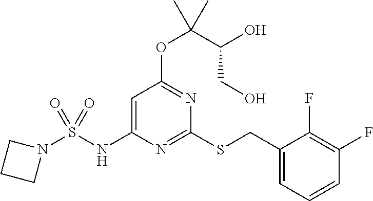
C1(CSC2=NC(NS(N3CCC3)(=O)=O)=CC(OC(C(O)CO)(C)C)=N2)=CC=CC(F)=C1F
